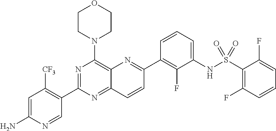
C1=C(N)N=CC(C2=NC(N3CCOCC3)=C3C(=N2)C=CC(C2=C(F)C(NS(=O)(=O)C4=C(F)C=CC=C4F)=CC=C2)=N3)=C1[CF3]
